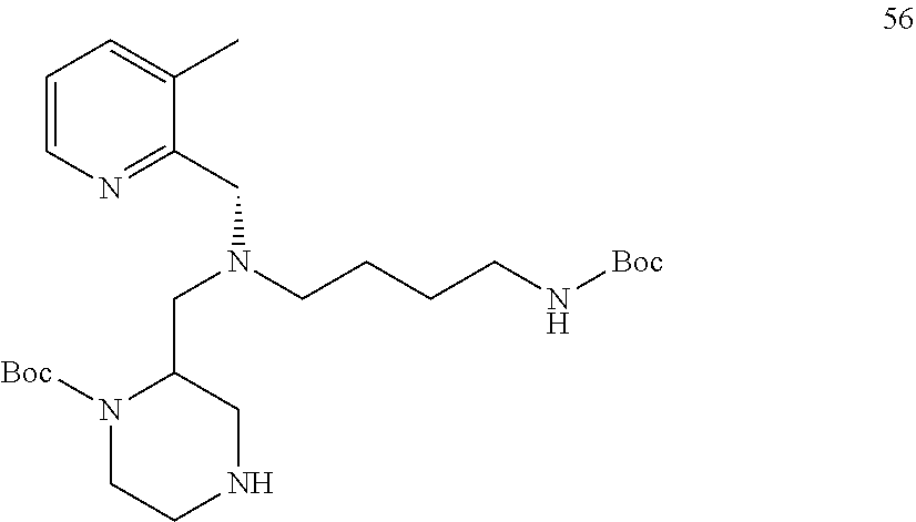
N1([Boc])CCNCC1CN(CC1=NC=CC=C1C)CCCCN[Boc]
